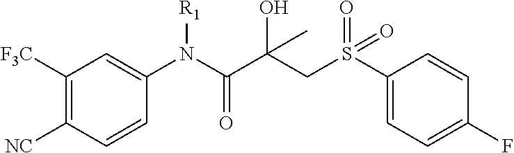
C1([F3C])=C([NC])C=CC(N(C(C(CS(C2=CC=C(F)C=C2)(=O)=O)(O)C)=O)[R1])=C1
